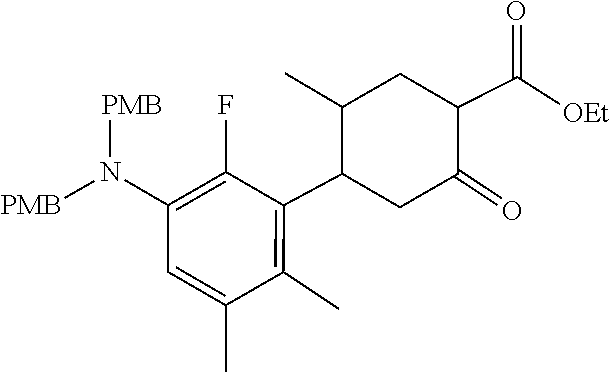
N(C1=C(F)C(C2C(C)CC(C(=O)[OEt])C(=O)C2)=C(C)C(C)=C1)([PMB])[PMB]
